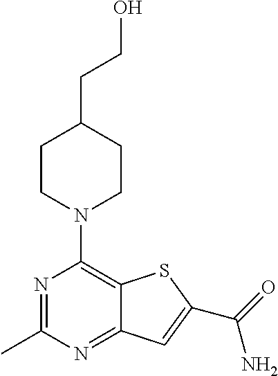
N1=C(C)N=C2C(=C1N1CCC(CCO)CC1)SC(C(=O)N)=C2
